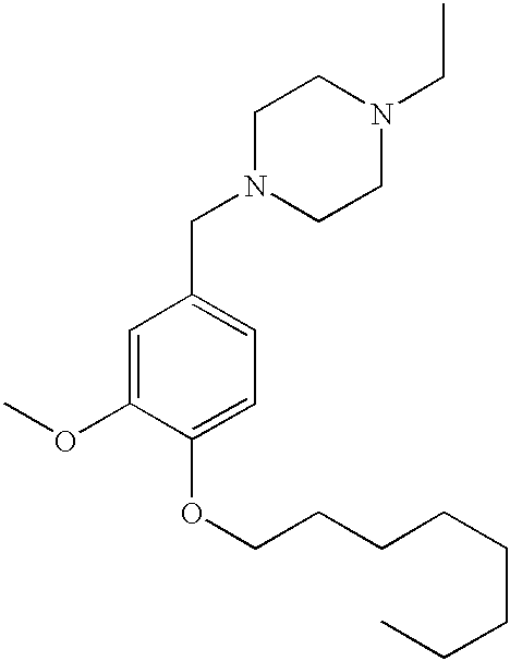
N1(CC2=CC=C(OCCCCCCCC)C(OC)=C2)CCN(CC)CC1
